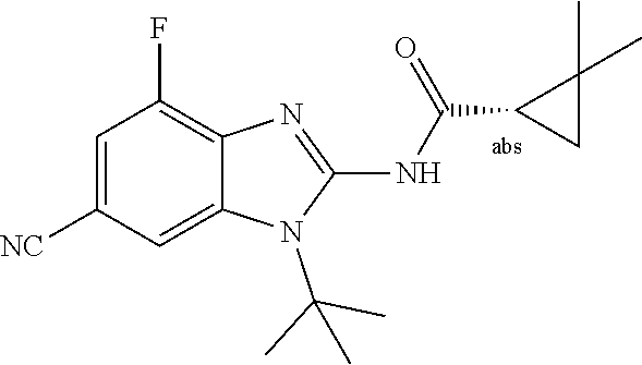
C1=C([NC])C=C2C(=C1F)N=C(NC(=O)C1CC1(C)C)N2C(C)(C)C
